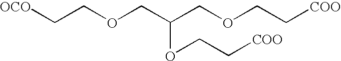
[OCO]CCOCC(COCC[COO])OCC[COO]
